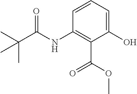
C1(O)=CC=CC(NC(C(C)(C)C)=O)=C1C(OC)=O
